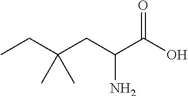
C(C(CC(C(O)=O)N)(C)C)C
